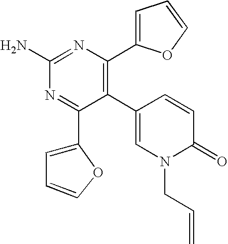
C1(N)=NC(C2=CC=CO2)=C(C2=CN(CC=C)C(=O)C=C2)C(C2=CC=CO2)=N1
